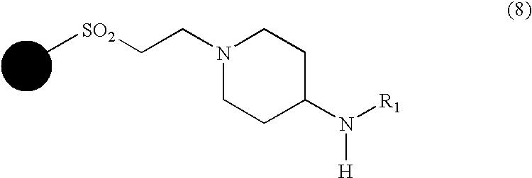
C[SO2]CCN1CCC(N([R1])[H])CC1
